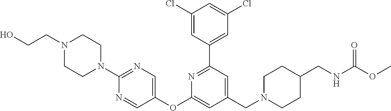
C1(Cl)=CC(C2=NC(OC3=CN=C(N4CCN(CCO)CC4)N=C3)=CC(CN3CCC(CNC(OC)=O)CC3)=C2)=CC(Cl)=C1
